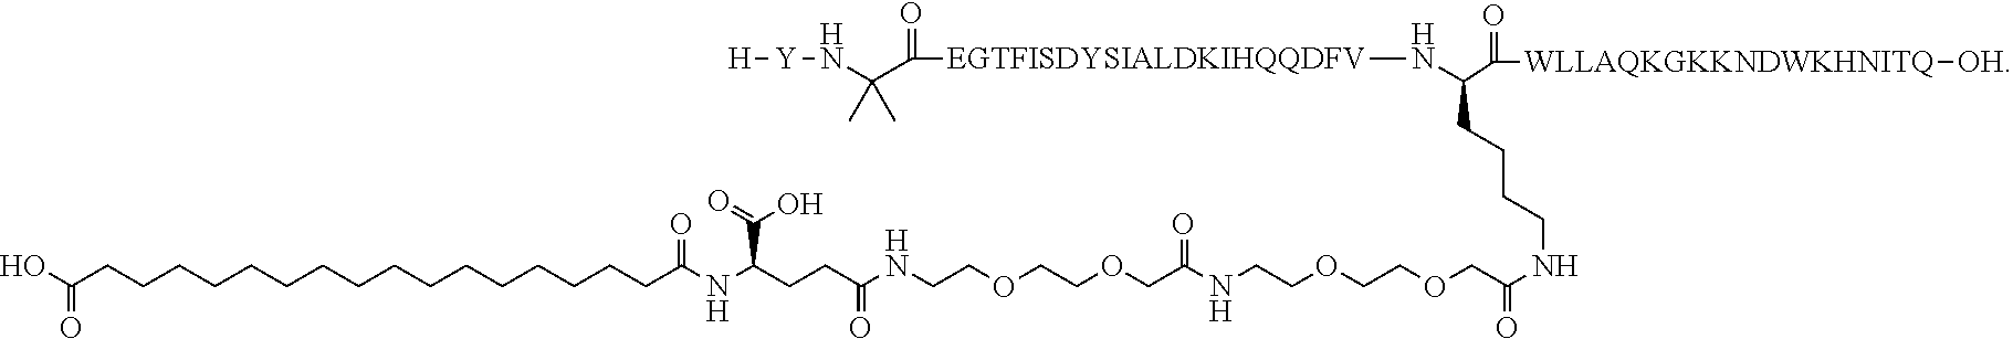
C(CCCC(N[EGTFISDYSIALDKIHQQDFV]C(C(N[Y][H])(C)C)=O)C([WLLAQKGKKNDWKHNITQ][OH])=O)NC(COCCOCCNC(COCCOCCNC(CCC(NC(CCCCCCCCCCCCCCCCC(O)=O)=O)C(=O)O)=O)=O)=O
